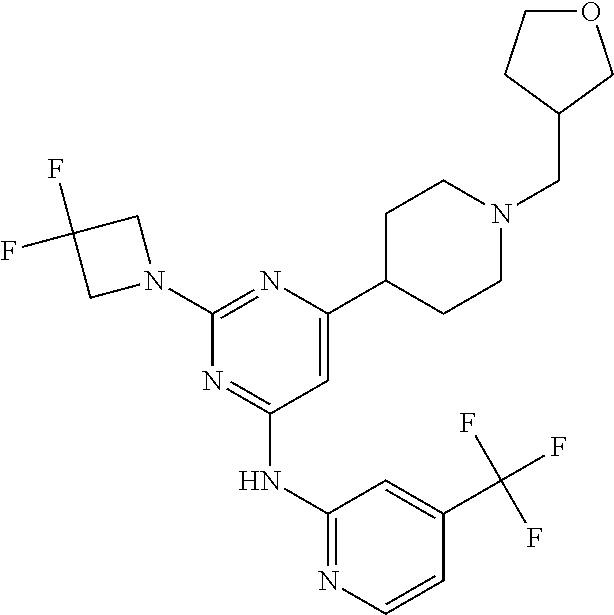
C1=C(C2CCN(CC3COCC3)CC2)N=C(N2CC(F)(F)C2)N=C1NC1=NC=CC(C(F)(F)F)=C1
